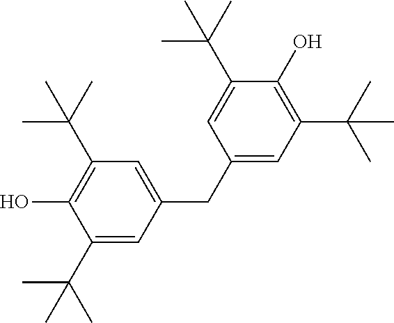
C1(C(C)(C)C)=CC(CC2=CC(C(C)(C)C)=C(O)C(C(C)(C)C)=C2)=CC(C(C)(C)C)=C1O
